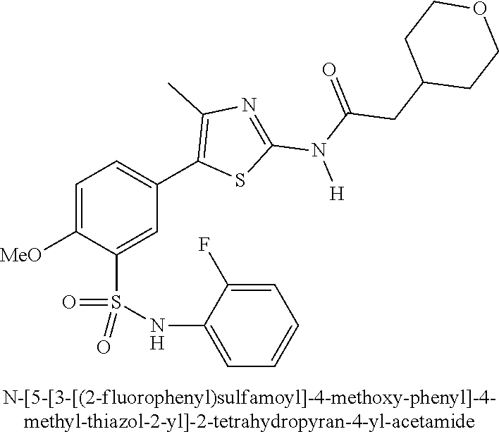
C1=C([OMe])C(S(NC2=CC=CC=C2F)(=O)=O)=CC(C2=C(C)N=C(N([H])C(CC3CCOCC3)=O)S2)=C1
